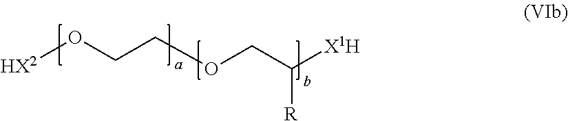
[HX2]OCCOCC([X1H])[R]
